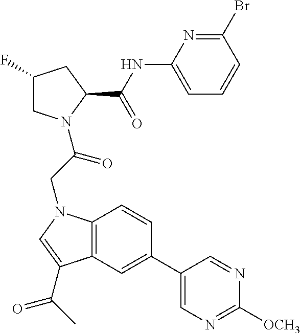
C1(F)CN(C(CN2C3=C(C=C(C4=CN=C([OCH3])N=C4)C=C3)C(C(C)=O)=C2)=O)C(C(NC2=CC=CC(Br)=N2)=O)C1
